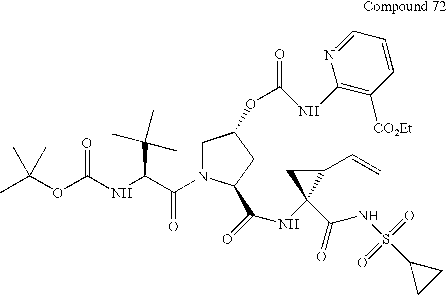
CC(OC(NC(C(N1CC(OC(NC2=C([CO2Et])C=CC=N2)=O)CC1C(=O)NC1(C(NS(=O)(=O)C2CC2)=O)C(C=C)C1)=O)C(C)(C)C)=O)(C)C
